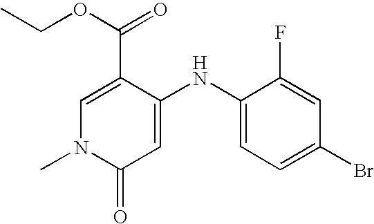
C1(C(=O)OCC)=CN(C)C(=O)C=C1NC1=CC=C(Br)C=C1F
